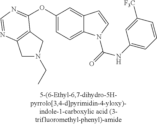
O(C1=CC=C2C(=C1)C=CN2C(=O)NC1=CC=CC([F3C])=C1)C1=NC=NC2=C1CN(CC)C2
